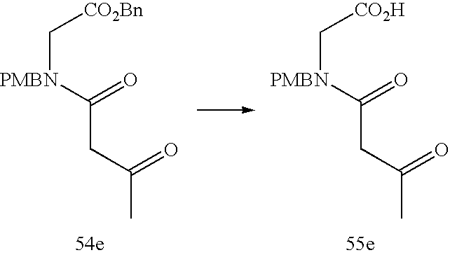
C([PMBN]C(CC(=O)C)=O)[CO2Bn].C([PMBN]C(CC(=O)C)=O)[CO2H]
